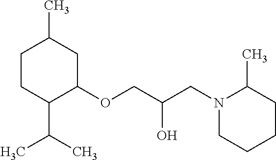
C1CC(C(C)C)C(OCC(CN2CCCCC2C)O)CC1C
